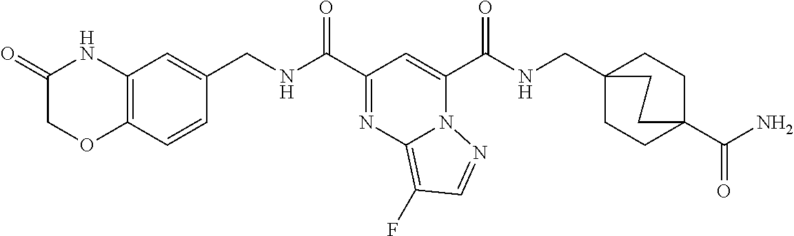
C(C1=NC2=C(F)C=NN2C(C(NCC23CCC(C(N)=O)(CC2)CC3)=O)=C1)(=O)NCC1=CC2=C(C=C1)OCC(=O)N2
